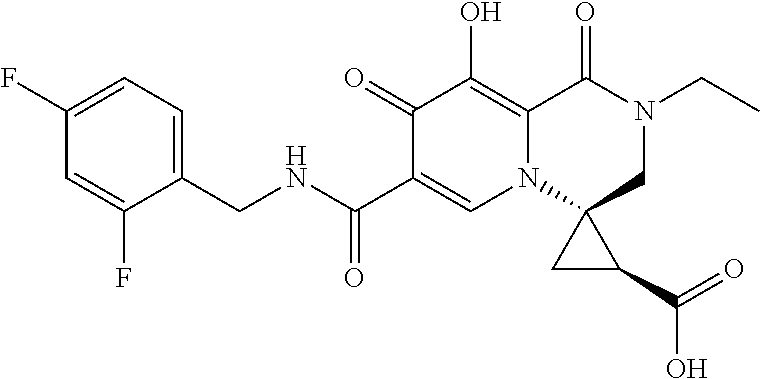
C1(F)=CC=C(CNC(C2=CN3C4(CN(CC)C(=O)C3=C(O)C2=O)CC4C(O)=O)=O)C(F)=C1
